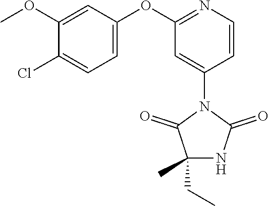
C1(OC)=CC(OC2=NC=CC(N3C(=O)C(CC)(C)NC3=O)=C2)=CC=C1Cl
